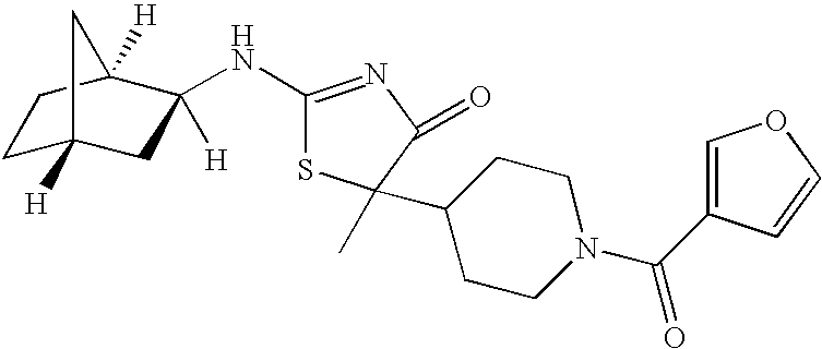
C1C2([H])CC([H])(NC3=NC(=O)C(C)(C4CCN(C(C5=COC=C5)=O)CC4)S3)C([H])(C1)C2
